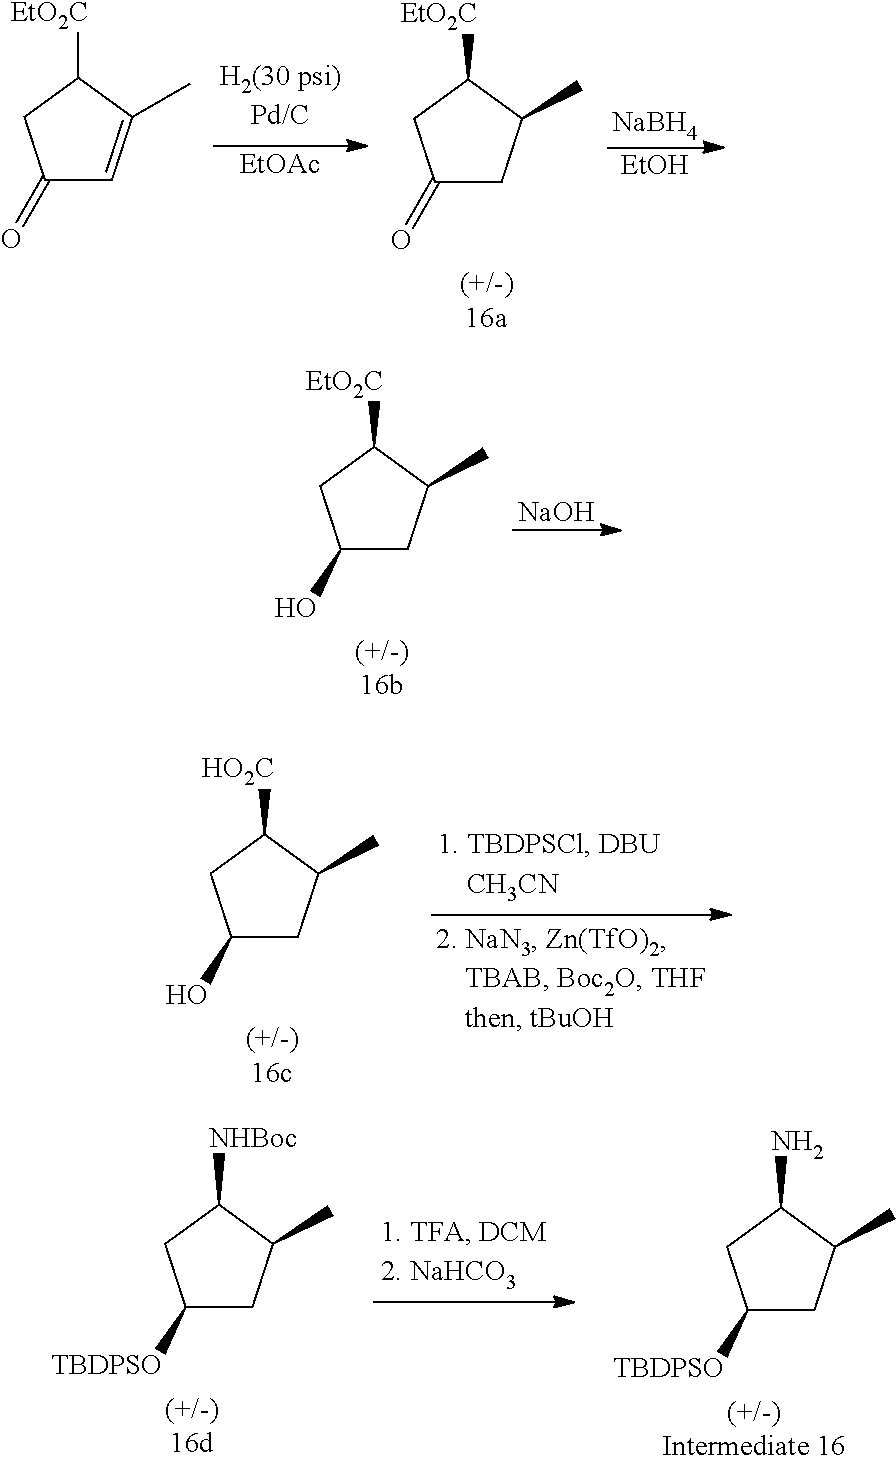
C1(=O)C=C(C)C([EtO2C])C1.[EtOAc].C1(=O)CC(C)C([EtO2C])C1.[NaBH4].[EtOH].C1(O)CC(C)C([EtO2C])C1.[NaOH].C1(O)CC(C)C([HO2C])C1.C1([TBDPSO])CC(C)C([NHBoc])C1.C1([TBDPSO])CC(C)C(N)C1
